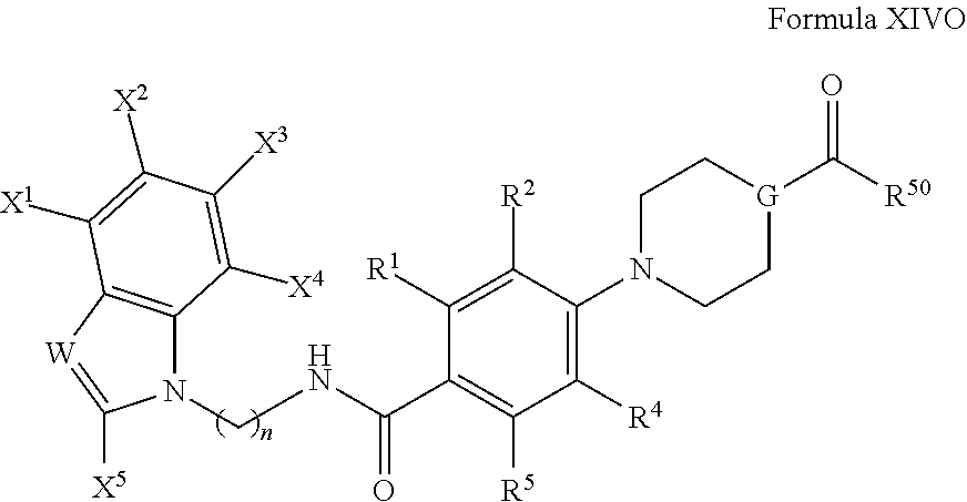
N1(CNC(C2=C([R5])C([R4])=C(N3CC[G](C([R50])=O)CC3)C([R2])=C2[R1])=O)C2=C([W]=C1[X5])C([X1])=C([X2])C([X3])=C2[X4]
